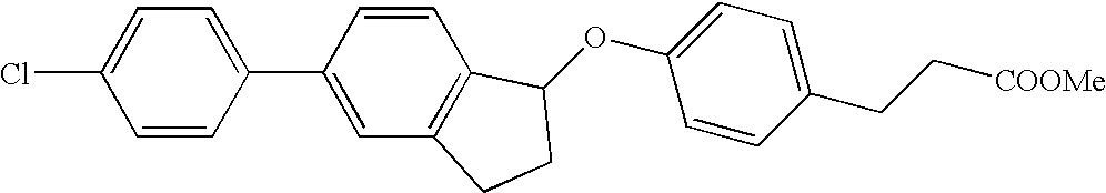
O(C1=CC=C(CC[COOMe])C=C1)C1C2=C(C=C(C3=CC=C(Cl)C=C3)C=C2)CC1
